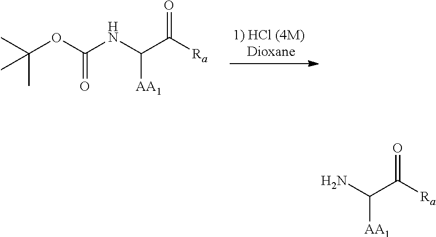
C(OC(NC(C([Ra])=O)[AA1])=O)(C)(C)C.C(C([Ra])=O)(N)[AA1]
